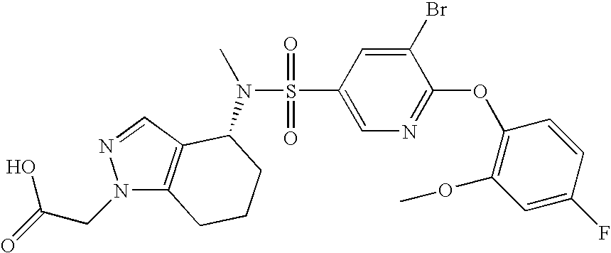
N1(CC(=O)O)C2=C(C=N1)C(N(S(=O)(=O)C1=CN=C(OC3=C(OC)C=C(F)C=C3)C(Br)=C1)C)CCC2
